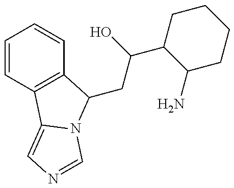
C1=CC2=C(C=C1)C(CC(O)C1C(N)CCCC1)N1C2=CN=C1
